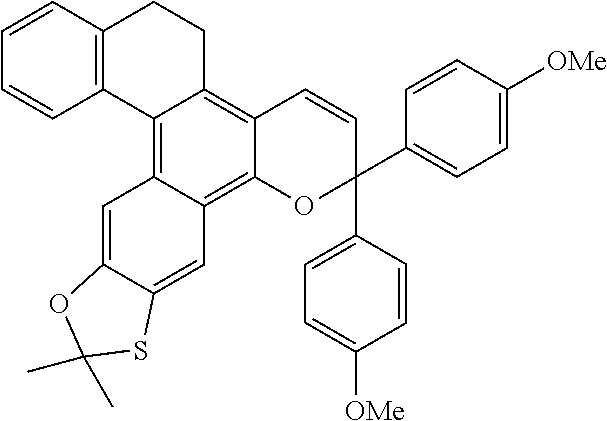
C1=CC2=C(C=C1)C1=C3C(=C4C(=C1CC2)C=CC(C1=CC=C([OMe])C=C1)(C1=CC=C([OMe])C=C1)O4)C=C1C(=C3)OC(C)(C)S1
